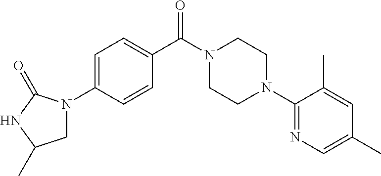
C1=C(N2CC(C)NC2=O)C=CC(C(N2CCN(C3=NC=C(C)C=C3C)CC2)=O)=C1
